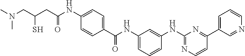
C1(C(NC2=CC=CC(NC3=NC=CC(C4=CC=CN=C4)=N3)=C2)=O)=CC=C(NC(CC(CN(C)C)S)=O)C=C1
